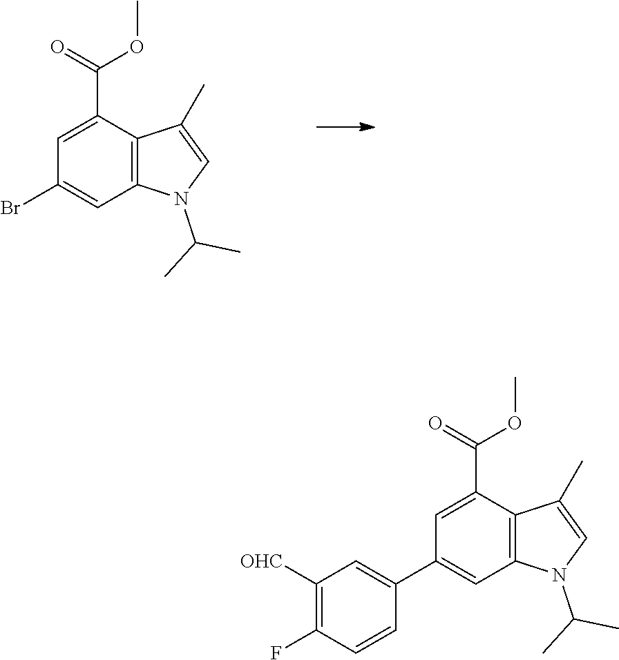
O(C(=O)C1=CC(Br)=CC2=C1C(C)=CN2C(C)C)C.O(C(=O)C1=CC(C2=CC([OHC])=C(F)C=C2)=CC2=C1C(C)=CN2C(C)C)C
